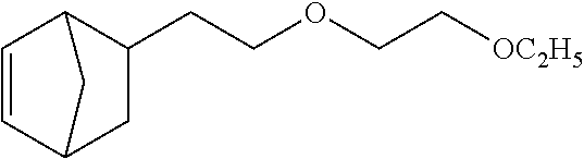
C1=CC2CC(CCOCC[OC2H5])C1C2
